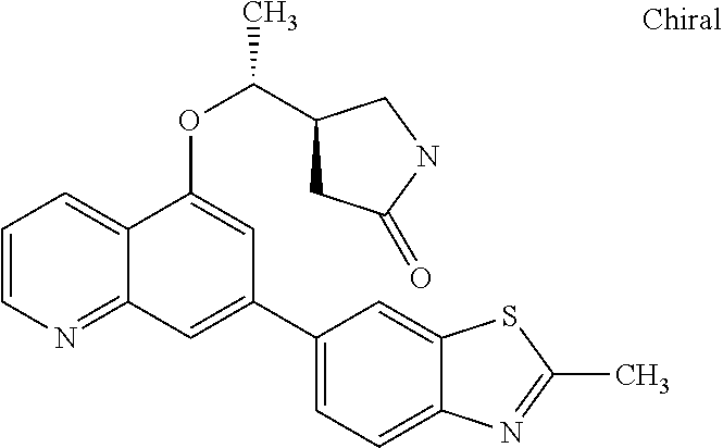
C1=CN=C2C(=C1)C(OC(C)C1CC(=O)NC1)=CC(C1=CC=C3C(=C1)SC(C)=N3)=C2
